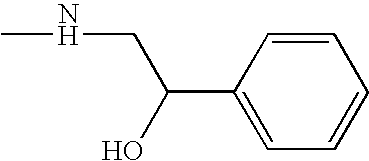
C(C1=CC=CC=C1)(O)CNC
